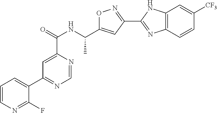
C1=NC(C(=O)NC(C2=CC(C3=NC4=C(N3)C=C([CF3])C=C4)=NO2)C)=CC(C2=CC=CN=C2F)=N1
